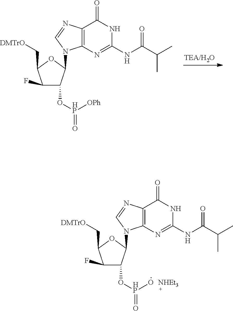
C1(F)C(O[HP](=O)[OPh])C(N2C3=C(C(=O)NC(NC(C(C)C)=O)=N3)N=C2)OC1C[DMTrO].C1(F)C(O[HP](O)=O)C(N2C3=C(C(=O)NC(NC(C(C)C)=O)=N3)N=C2)OC1C[DMTrO]
